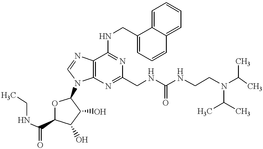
C12=C(N=C(CNC(=O)NCCN(C(C)C)C(C)C)N=C1NCC1=CC=CC3=CC=CC=C13)N(C1OC(C(NCC)=O)C(O)C1O)C=N2
